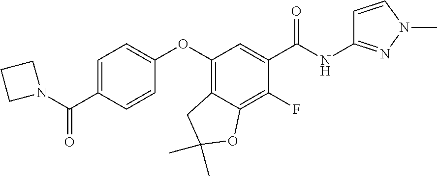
O(C1=C2C(=C(F)C(C(NC3=NN(C)C=C3)=O)=C1)OC(C)(C)C2)C1=CC=C(C(N2CCC2)=O)C=C1
